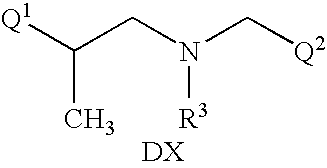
C(CN(C[Q2])[R3])([Q1])C.[DX]
